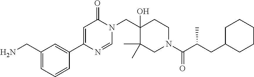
C1=C(CN)C=C(C2=CC(=O)N(CC3(O)C(C)(C)CN(C(C(CC4CCCCC4)C)=O)CC3)C=N2)C=C1
